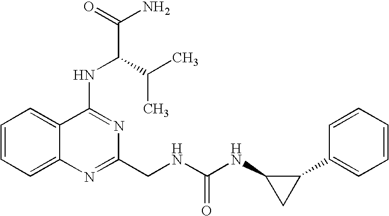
C1=CC=C2C(=C1)C(NC(C(N)=O)C(C)C)=NC(CNC(NC1CC1C1=CC=CC=C1)=O)=N2
